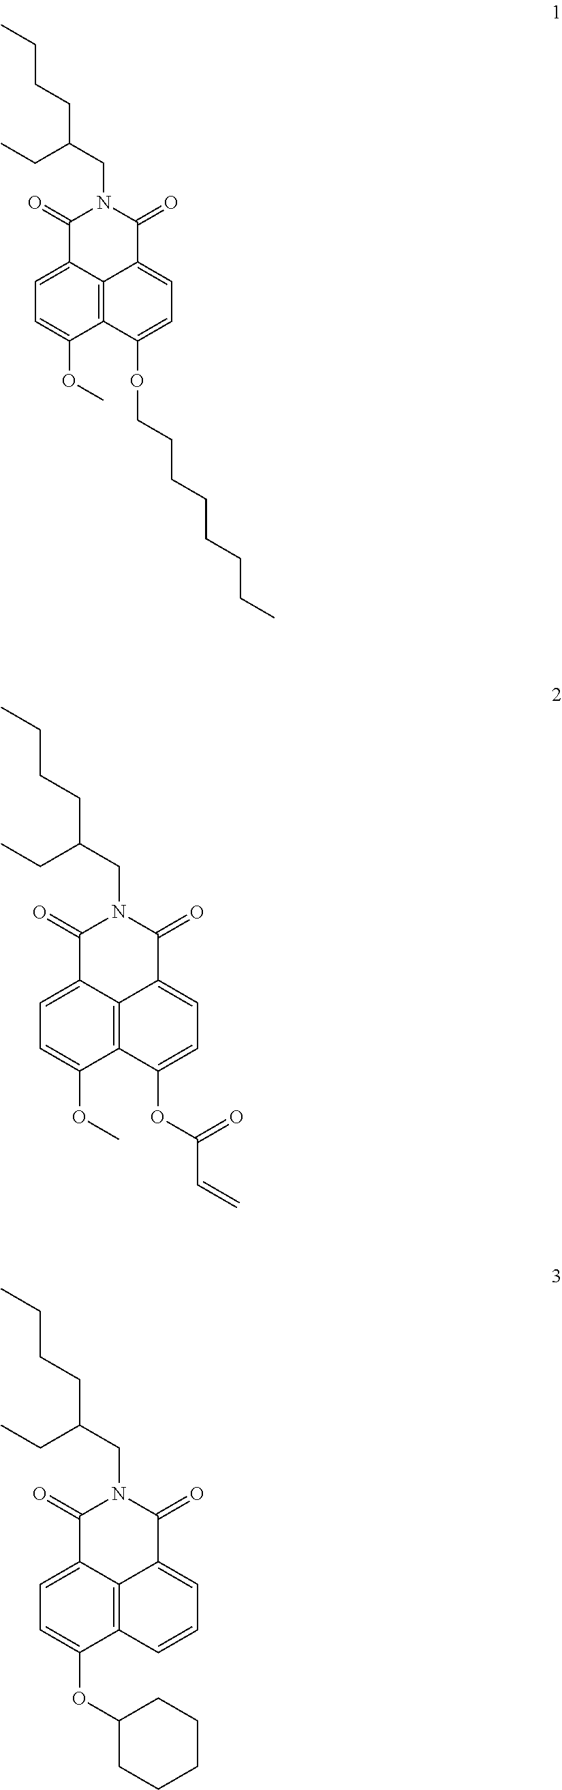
C12=CC=C(OC)C3=C1C(=CC=C3OCCCCCCCC)C(=O)N(CC(CC)CCCC)C2=O.C12=CC=C(OC)C3=C1C(=CC=C3OC(=O)C=C)C(=O)N(CC(CC)CCCC)C2=O.C12=CC=C(OC3CCCCC3)C3=C1C(=CC=C3)C(=O)N(CC(CC)CCCC)C2=O
